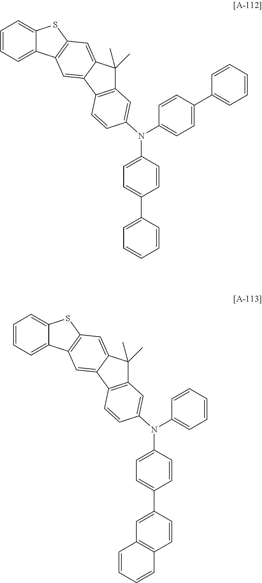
C1=CC=C2C(=C1)SC1=C2C=C2C(=C1)C(C)(C)C1=C2C=CC(N(C2=CC=C(C3=CC=CC=C3)C=C2)C2=CC=C(C3=CC=CC=C3)C=C2)=C1.C1=CC=C2C(=C1)SC1=C2C=C2C(=C1)C(C)(C)C1=C2C=CC(N(C2=CC=C(C3=CC4=C(C=C3)C=CC=C4)C=C2)C2=CC=CC=C2)=C1
